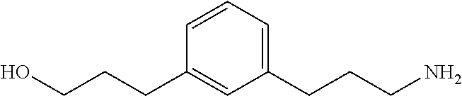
OCCCC1=CC(CCCN)=CC=C1
